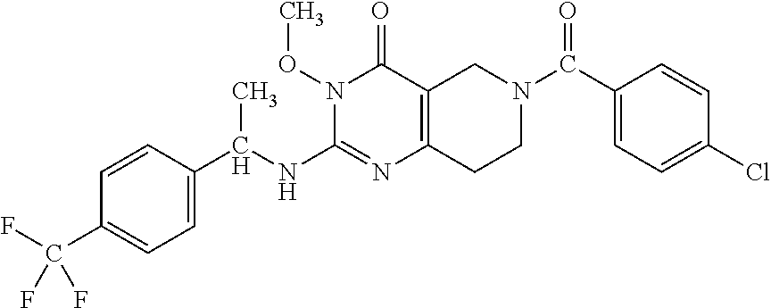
C1=CC(C(NC2=NC3=C(C(=O)N2OC)CN(C(C2=CC=C(Cl)C=C2)=O)CC3)C)=CC=C1C(F)(F)F
